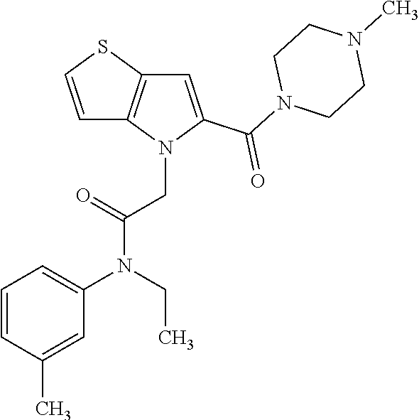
C1=CC(C)=CC(N(CC)C(=O)CN2C(C(N3CCN(C)CC3)=O)=CC3=C2C=CS3)=C1
